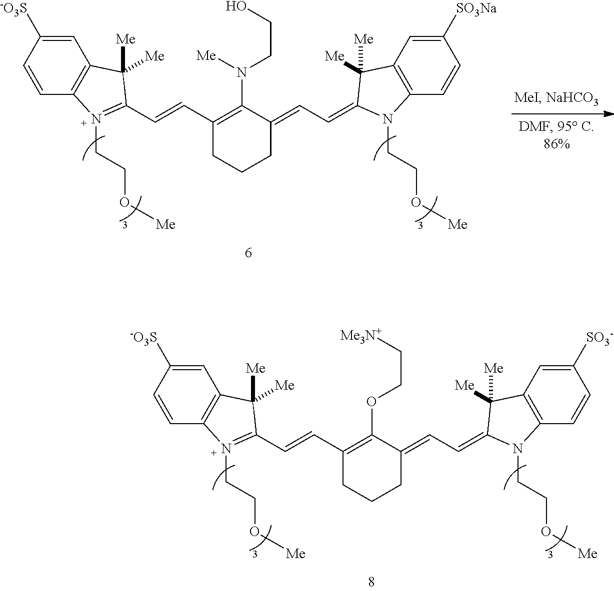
C1=C([-O3S])C=CC2=C1C([Me])([Me])C(C=CC1=C(N([Me])CCO)C(=CC=C3N(CCO[Me])C4=C(C=C([SO3Na])C=C4)C3([Me])[Me])CCC1)=N2CCO[Me].C1=C([-O3S])C=CC2=C1C([Me])([Me])C(C=CC1=C(OCC[Me3N+])C(=CC=C3N(CCO[Me])C4=C(C=C([SO3-])C=C4)C3([Me])[Me])CCC1)=N2CCO[Me]
